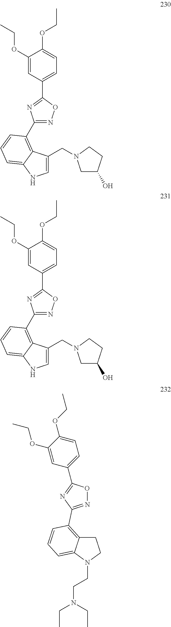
C1(C2=NC(C3=C4C(=CC=C3)NC=C4CN3CC(O)CC3)=NO2)=CC=C(OCC)C(OCC)=C1.C1(C2=NC(C3=C4C(=CC=C3)NC=C4CN3CC(O)CC3)=NO2)=CC=C(OCC)C(OCC)=C1.C1=CC=C2C(=C1C1=NOC(C3=CC=C(OCC)C(OCC)=C3)=N1)CCN2CCN(CC)CC
